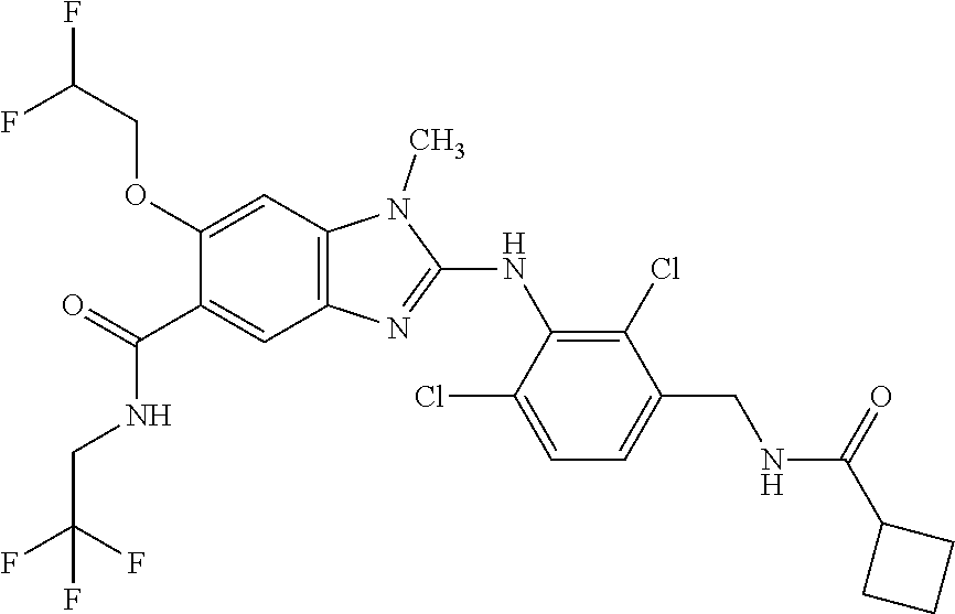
C1(OCC(F)F)=CC2=C(C=C1C(NCC(F)(F)F)=O)N=C(NC1=C(Cl)C(CNC(C3CCC3)=O)=CC=C1Cl)N2C
